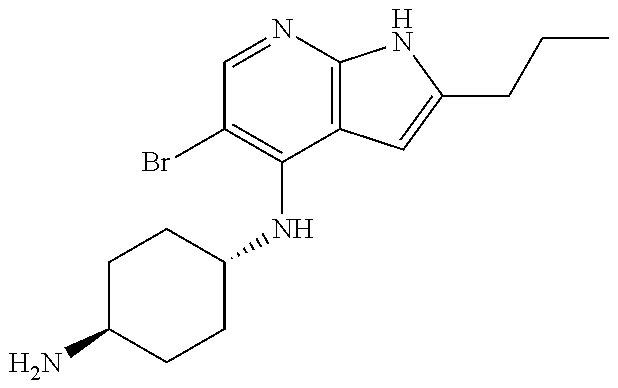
C1C(N)CCC(NC2=C(Br)C=NC3=C2C=C(CCC)N3)C1
